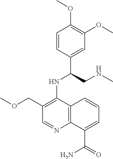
C1=CC(C(CNC)NC2=C(COC)C=NC3=C2C=CC=C3C(=O)N)=CC(OC)=C1OC
